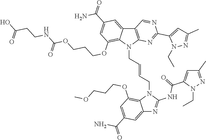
C12=CC(C(=O)N)=CC(OCCCOC)=C1N(CC=CCN1C3=C(C4=CC(C(=O)N)=CC(OCCCOC(NCCC(O)=O)=O)=C14)C=NC(C1=CC(C)=NN1CC)=N3)C(NC(C1=CC(C)=NN1CC)=O)=N2
